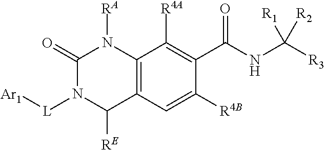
C12=C(C=C([R4B])C(C(NC([R3])([R1])[R2])=O)=C1[R4A])C([RE])N([L][Ar1])C(=O)N2[RA]
